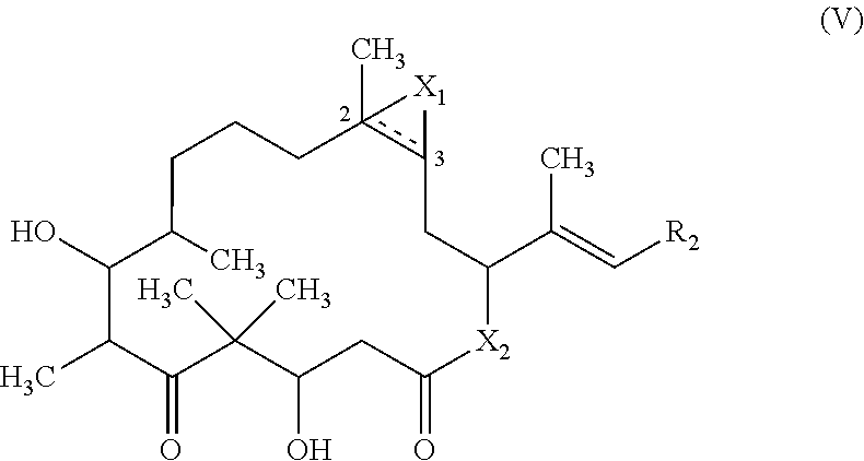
C1CC(C)C(O)C(C)C(=O)C(C)(C)C(O)CC(=O)[X2]C(C(=C[R2])C)Cc2c(C)(C1)[X1]2
